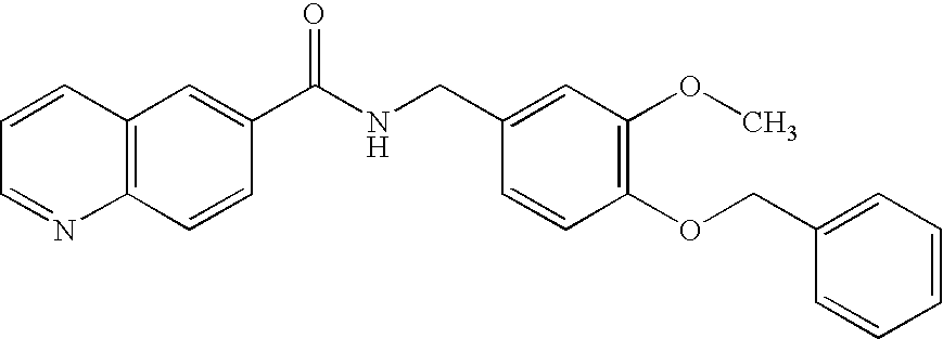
C1=CC=NC2=C1C=C(C(NCC1=CC(OC)=C(OCC3=CC=CC=C3)C=C1)=O)C=C2
